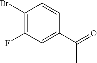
C1(Br)=C(F)C=C(C(=O)C)C=C1
